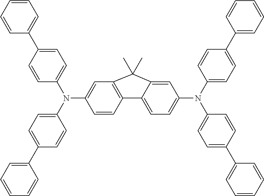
C12=C(C=C(N(C3=CC=C(C4=CC=CC=C4)C=C3)C3=CC=C(C4=CC=CC=C4)C=C3)C=C1)C(C)(C)C1=CC(N(C3=CC=C(C4=CC=CC=C4)C=C3)C3=CC=C(C4=CC=CC=C4)C=C3)=CC=C21
